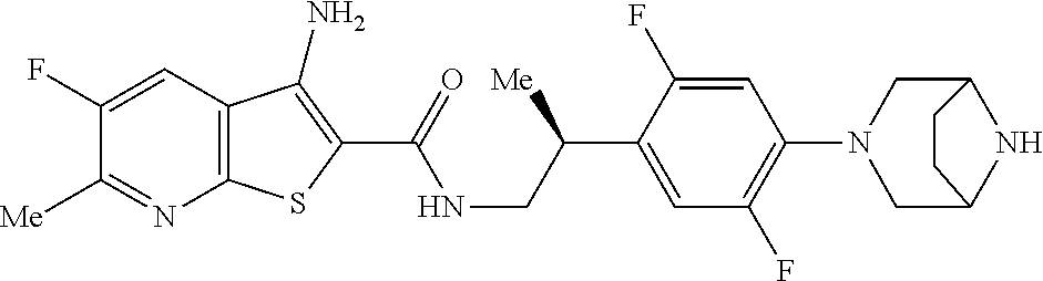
C1(F)=CC2=C(N=C1[Me])SC(C(=O)NCC(C1=CC(F)=C(N3CC4NC(C3)CC4)C=C1F)[Me])=C2N
